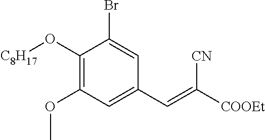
C1(O[C8H17])=C(OC)C=C(C=C([COOEt])[CN])C=C1Br
